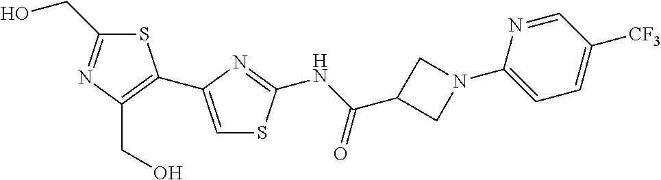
S1C(CO)=NC(CO)=C1C1=CSC(NC(C2CN(C3=CC=C([CF3])C=N3)C2)=O)=N1
